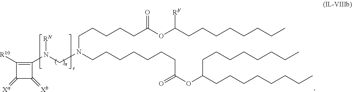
C(CCCCC(OC(CCCCCCCC)[Rb])=O)N(CCCCCCCC(OC(CCCCCCCC)CCCCCCCC)=O)CN(C1=C([R10])C(=[Xa])C1=[Xb])[RN]
